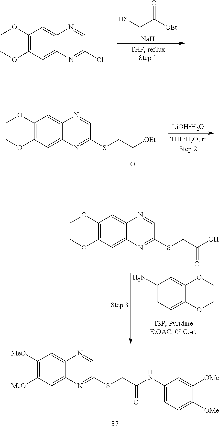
C(S)C([OEt])=O.[Na].C1(OC)=C(OC)C=C2C(=C1)N=CC(Cl)=N2.[LiOHH2O].C1(OC)=C(OC)C=C2C(=C1)N=CC(SCC(=O)[OEt])=N2.C1(OC)=CC(N)=CC=C1OC.C1([MeO])=C([MeO])C=C2C(=C1)N=CC(SCC(=O)NC1=CC=C([OMe])C([OMe])=C1)=N2.C1(OC)=C(OC)C=C2C(=C1)N=CC(SCC(=O)O)=N2
